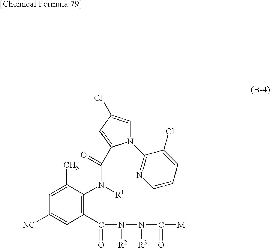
C1([NC])=CC(C(=O)N([R2])N([R3])C(=O)[M])=C(N([R1])C(=O)C2=CC(Cl)=CN2C2=NC=CC=C2Cl)C(C)=C1
